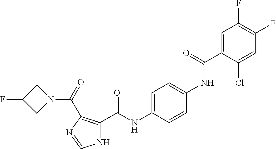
C1=C(C(NC2=CC=C(NC(C3=C(C(=O)N4CC(F)C4)N=CN3)=O)C=C2)=O)C(Cl)=CC(F)=C1F
